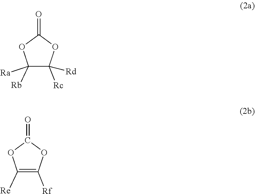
C1([Rb])([Ra])C([Rc])([Rd])OC(=O)O1.C1([Re])=C([Rf])OC(=O)O1
